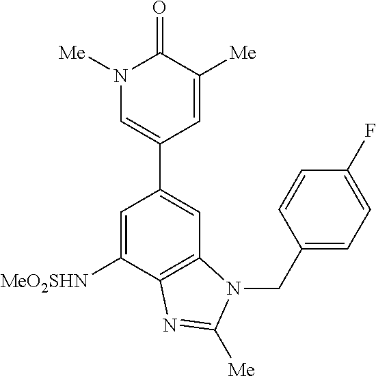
C1=C([MeO2SHN])C2=C(C=C1C1=CN([Me])C(=O)C([Me])=C1)N(CC1=CC=C(F)C=C1)C([Me])=N2
